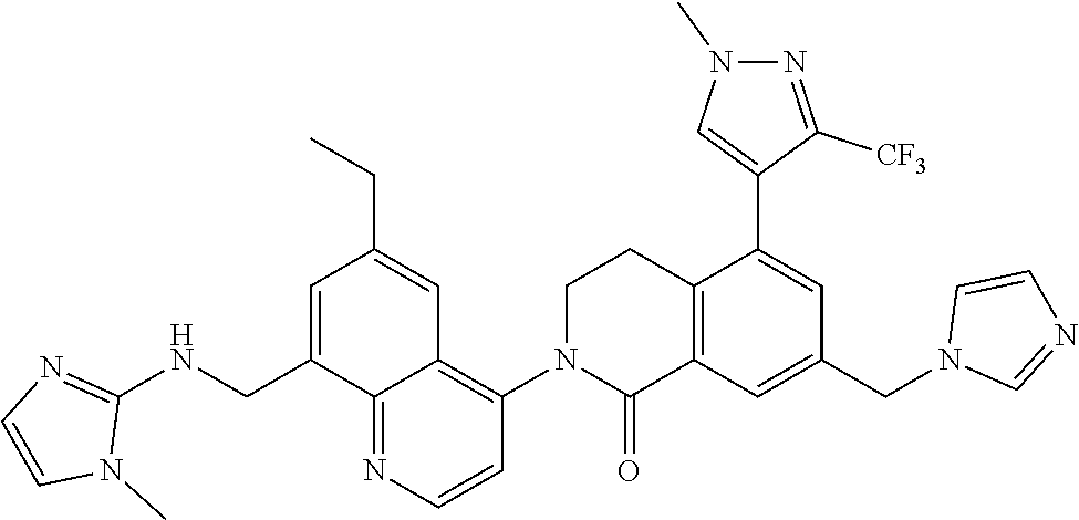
C12=C(C=C(CN3C=NC=C3)C=C1C1=CN(C)N=C1[CF3])C(=O)N(C1=C3C(=NC=C1)C(CNC1=NC=CN1C)=CC(CC)=C3)CC2
